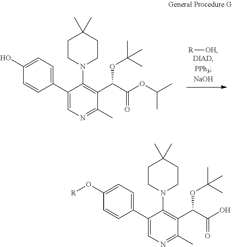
[R][OH].C1(C2=CC=C(O)C=C2)=CN=C(C)C(C(C(OC(C)C)=O)OC(C)(C)C)=C1N1CCC(C)(C)CC1.C1(C2=CC=C(O[R])C=C2)=CN=C(C)C(C(C(O)=O)OC(C)(C)C)=C1N1CCC(C)(C)CC1
